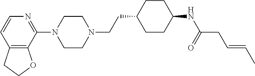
C12=C(C(N3CCN(CCC4CCC(NC(=O)CC=CC)CC4)CC3)=NC=C1)OCC2
